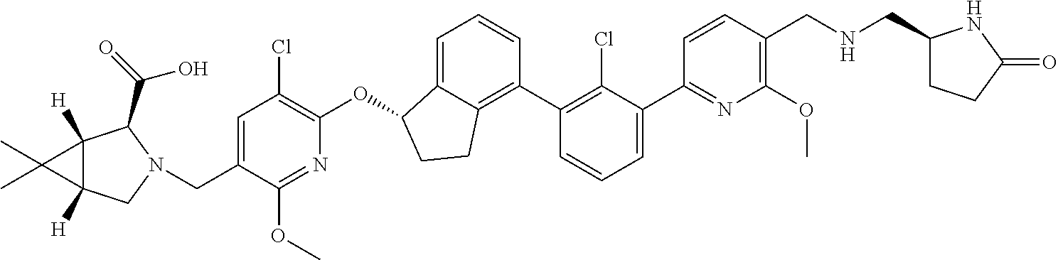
N1=C(C2=CC=CC(C3=C4C(=CC=C3)C(OC3=C(Cl)C=C(CN5CC6([H])C([H])(C5C(O)=O)C6(C)C)C(OC)=N3)CC4)=C2Cl)C=CC(CNCC2CCC(=O)N2)=C1OC
